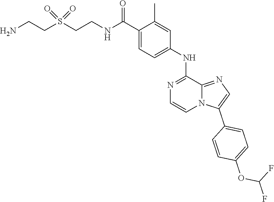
C1(C(=O)NCCS(CCN)(=O)=O)=CC=C(NC2=NC=CN3C2=NC=C3C2=CC=C(OC(F)F)C=C2)C=C1C
